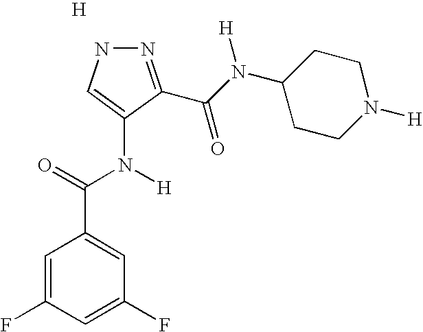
[H].N1N=C(C(N(C2CCN([H])CC2)[H])=O)C(N(C(=O)C2=CC(F)=CC(F)=C2)[H])=C1
